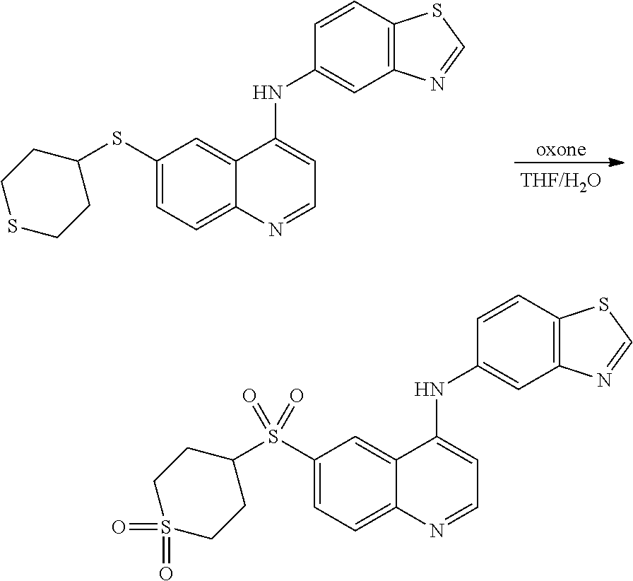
C1(SC2CCSCC2)=CC=C2C(=C1)C(NC1=CC3=C(C=C1)SC=N3)=CC=N2.[oxone].C1(S(C2CCS(=O)(=O)CC2)(=O)=O)=CC=C2C(=C1)C(NC1=CC3=C(C=C1)SC=N3)=CC=N2
